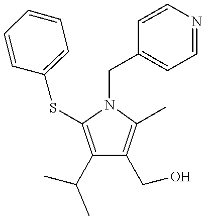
C1(C(C)C)=C(SC2=CC=CC=C2)N(CC2=CC=NC=C2)C(C)=C1CO
